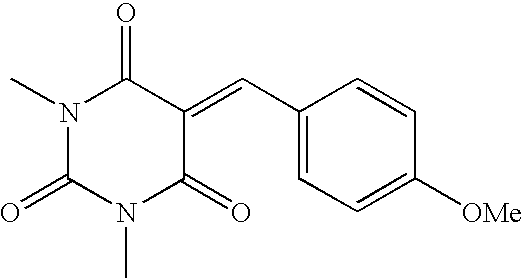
N1(C)C(=O)N(C)C(=O)C(=CC2=CC=C([OMe])C=C2)C1=O
